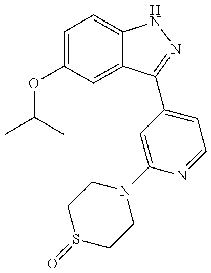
CC(C)OC1=CC=C2C(=C1)C(C1=CC=NC(N3CCS(=O)CC3)=C1)=NN2
